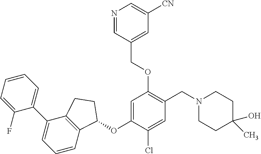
C1(F)=CC=CC=C1C1=CC=CC2=C1CCC2OC1=CC(OCC2=CC([CN])=CN=C2)=C(CN2CCC(C)(O)CC2)C=C1Cl
